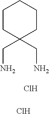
C1CC(CN)(CN)CCC1.Cl.Cl
